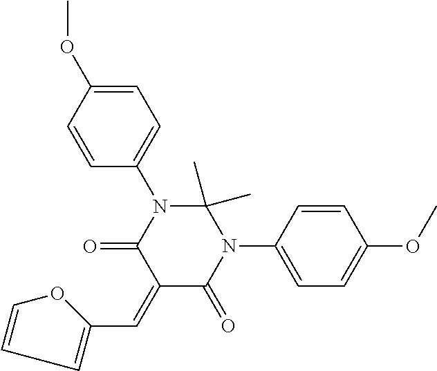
C1(=CC2=CC=CO2)C(=O)N(C2=CC=C(OC)C=C2)C(C)(C)N(C2=CC=C(OC)C=C2)C1=O
